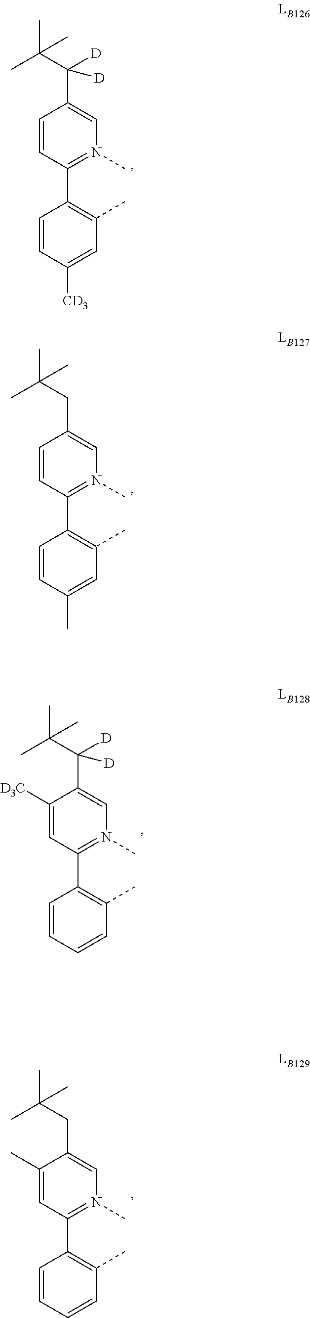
C1([CD3])=CC(C)=C(C2=N(C)C=C(C(C(C)(C)C)([D])[D])C=C2)C=C1.C1(C)=CC(C)=C(C2=N(C)C=C(CC(C)(C)C)C=C2)C=C1.C1=CC(C)=C(C2=N(C)C=C(C(C(C)(C)C)([D])[D])C([D3C])=C2)C=C1.C1=CC(C)=C(C2=N(C)C=C(CC(C)(C)C)C(C)=C2)C=C1
